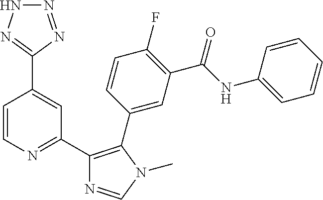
C1(C2=NC=CC(C3=NNN=N3)=C2)=C(C2=CC(C(NC3=CC=CC=C3)=O)=C(F)C=C2)N(C)C=N1
